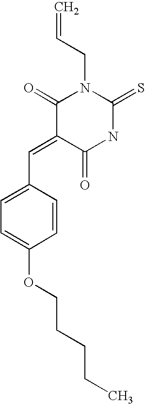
C(=C)CN1C(=O)C(=CC2=CC=C(OCCCCC)C=C2)C(=O)NC1=S
